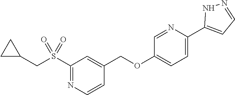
C1=C(C2=CC=NN2)N=CC(OCC2=CC(S(CC3CC3)(=O)=O)=NC=C2)=C1
